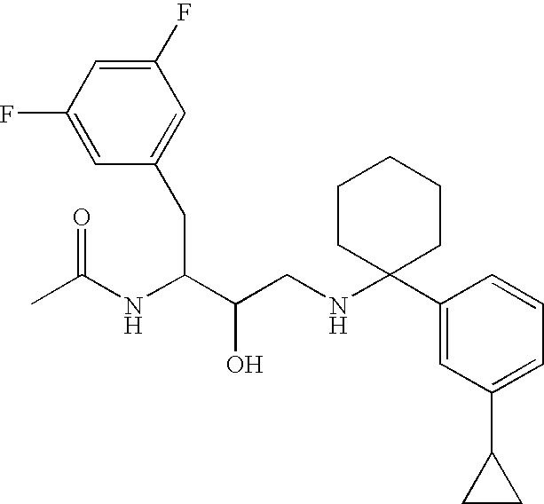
C1(F)=CC(CC(C(CNC2(C3=CC(C4CC4)=CC=C3)CCCCC2)O)NC(C)=O)=CC(F)=C1
